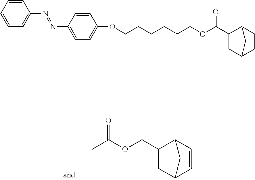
C1(COC(C)=O)CC2C=CC1C2.C1=CC=CC=C1N=NC1=CC=C(OCCCCCCOC(C2CC3C=CC2C3)=O)C=C1
